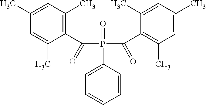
C1(C)=CC(C)=C(C(P(C2=CC=CC=C2)(=O)C(=O)C2=C(C)C=C(C)C=C2C)=O)C(C)=C1
